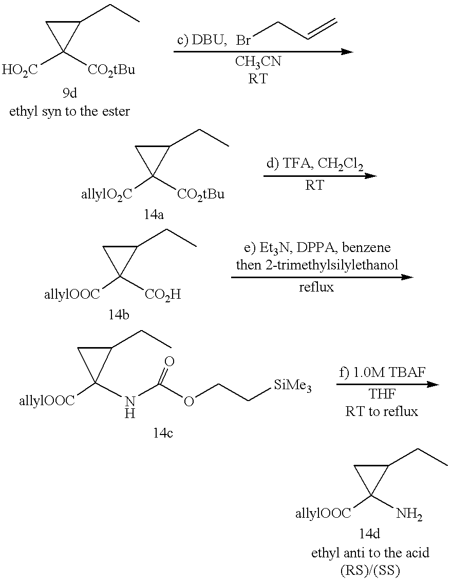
C1(CC)CC1([CO2tBu])[HO2C].BrCC=C.C1(CC)CC1([CO2tBu])[allylO2C].C1(CC)CC1([CO2H])[allylOOC].C1(CC)CC1(NC(OCC[SiMe3])=O)[allylOOC].C1(CC)CC1(N)[allylOOC]
